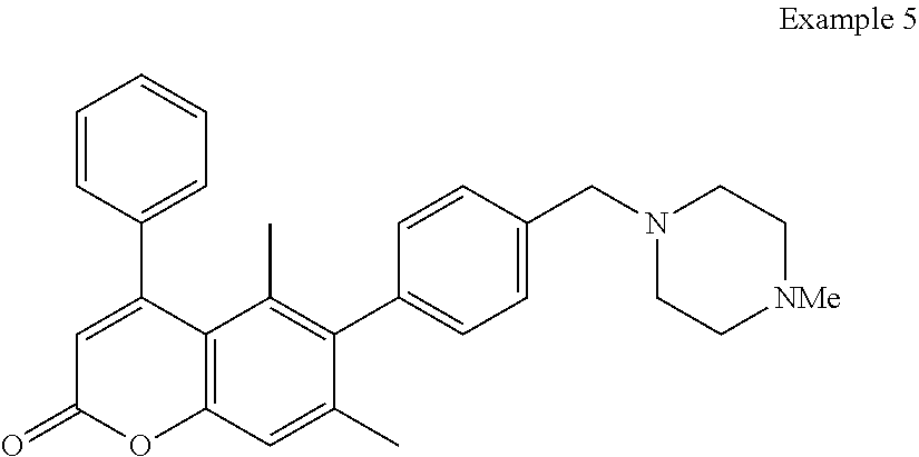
C1=C(C2=CC=CC=C2)C2=C(OC1=O)C=C(C)C(C1=CC=C(CN3CC[NMe]CC3)C=C1)=C2C
